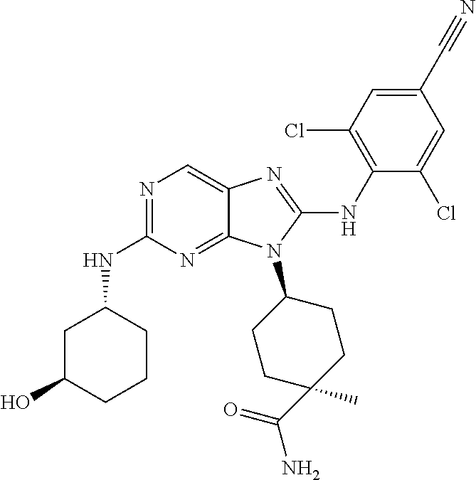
N1=C(NC2CC(O)CCC2)N=C2C(=C1)N=C(NC1=C(Cl)C=C(C#N)C=C1Cl)N2C1CCC(C)(C(=O)N)CC1
